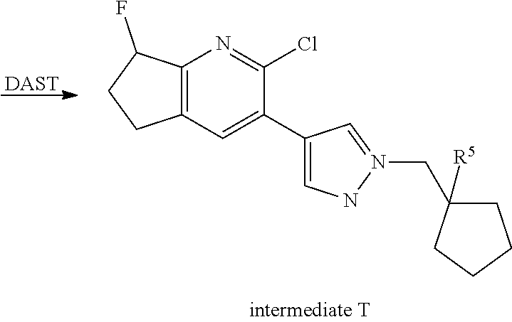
[DAST].C12=C(C=C(C3=CNN(CC4([R5])CCCC4)=C3)C(Cl)=N1)CCC2F
